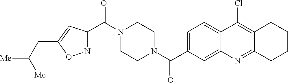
N1(C(C2=NOC(CC([Me])[Me])=C2)=O)CCN(C(=O)C2=CC=C3C(=C2)N=C2C(=C3Cl)CCCC2)CC1
